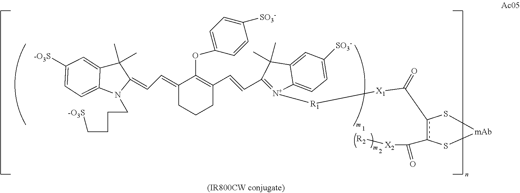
C1(=CC=C2C(C)(C)C3=CC([-O3S])=CC=C3N2CCCC[-O3S])CCCC(C=CC2=[N+]([R1][X1]C(c3c(C([X2][R2])=O)S[mAb]S3)=O)C3=CC=C([SO3-])C=C3C2(C)C)=C1OC1=CC=C([SO3-])C=C1
